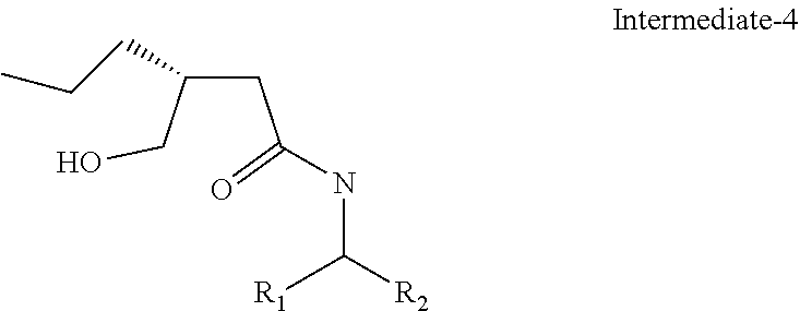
C(C(CO)CCC)C(=O)NC([R2])[R1]
